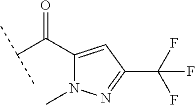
C(C(C1=CC(C(F)(F)F)=NN1C)=O)(C)C
